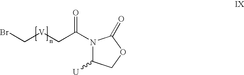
[V](CC(N1C([U])COC1=O)=O)CBr
